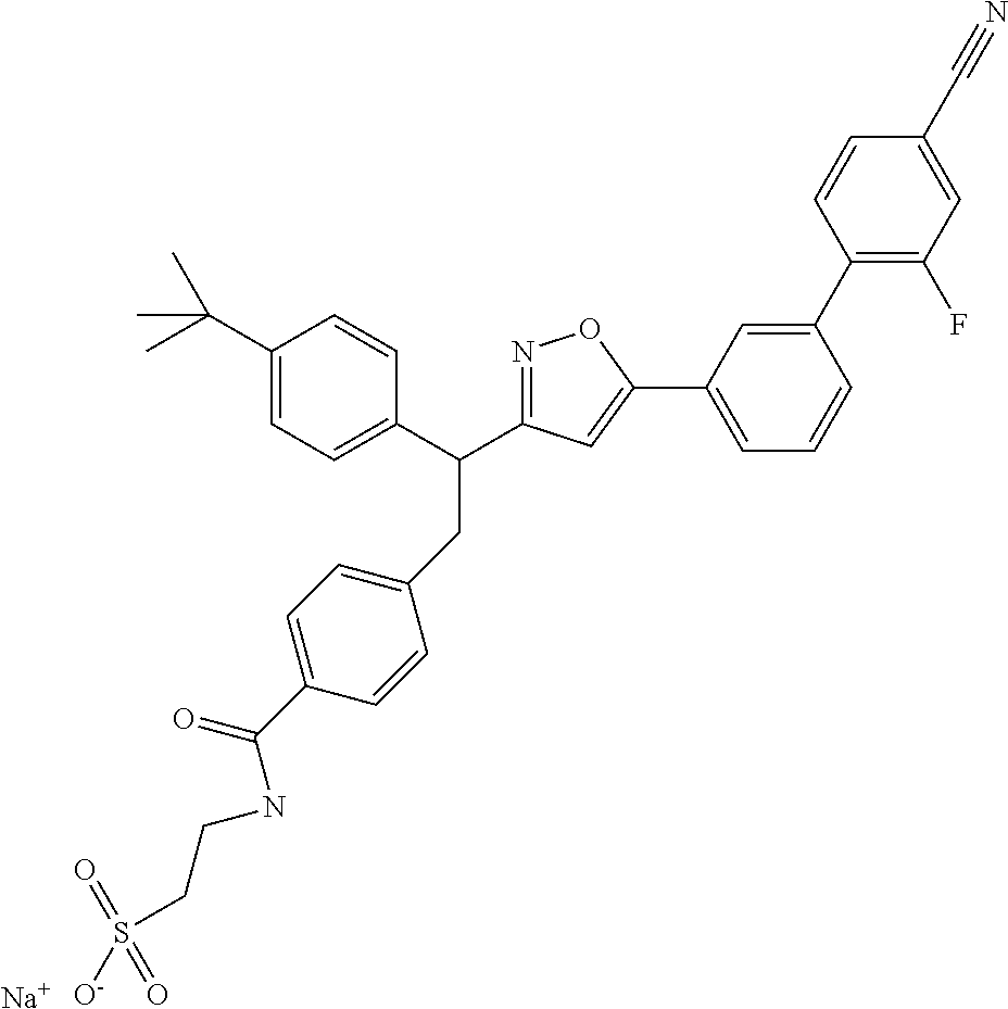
C1(CC(C2=CC=C(C(C)(C)C)C=C2)C2=NOC(C3=CC=CC(C4=C(F)C=C(C#N)C=C4)=C3)=C2)=CC=C(C(=O)NCCS([O-])(=O)=O)C=C1.[Na]
